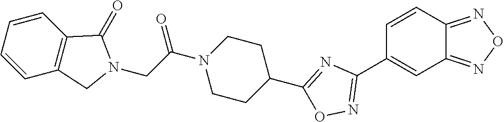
C1=CC2=NON=C2C=C1C1=NOC(C2CCN(C(CN3C(=O)C4=C(C3)C=CC=C4)=O)CC2)=N1
